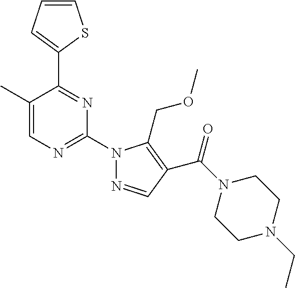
C1=CC=C(C2=NC(N3N=CC(C(N4CCN(CC)CC4)=O)=C3COC)=NC=C2C)S1
